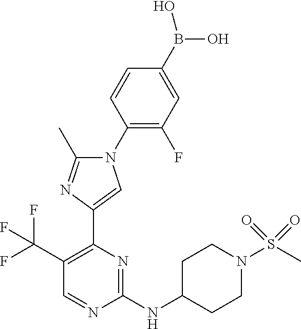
C1(C(F)(F)F)=C(C2=CN(C3=C(F)C=C(B(O)O)C=C3)C(C)=N2)N=C(NC2CCN(S(C)(=O)=O)CC2)N=C1
